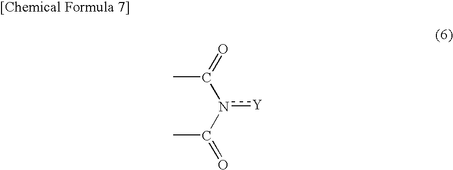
n([Y])(C(=O)C)C(C)=O
